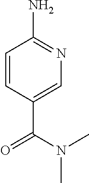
C1=CC(C(=O)N(C)C)=CN=C1N
